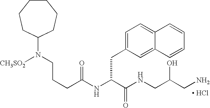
[ HCl].N(C(C(NCC(CN)O)=O)CC1=CC=C2C(=C1)C=CC=C2)C(CCCN([CH3SO2])C1CCCCCC1)=O
